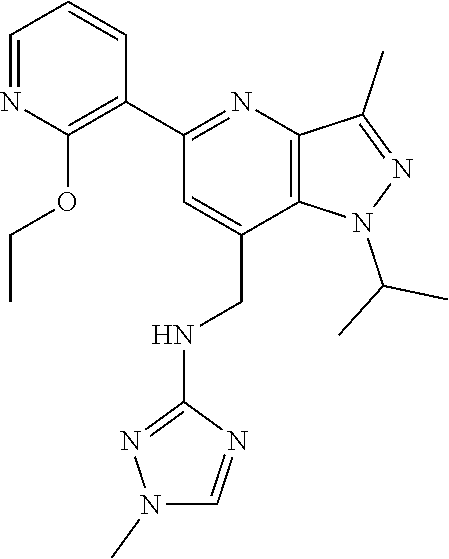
C12=C(N=C(C3=C(OCC)N=CC=C3)C=C1CNC1=NN(C)C=N1)C(C)=NN2C(C)C
